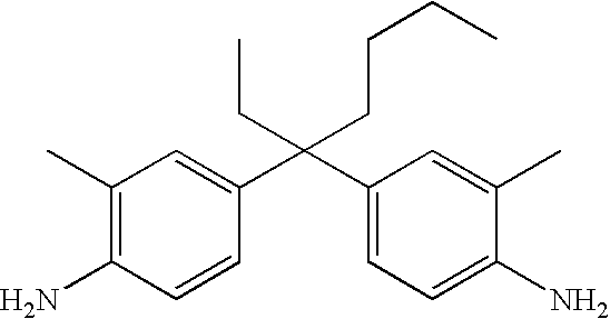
C(C1=CC=C(N)C(C)=C1)(C1=CC(C)=C(N)C=C1)(CC)CCCC
